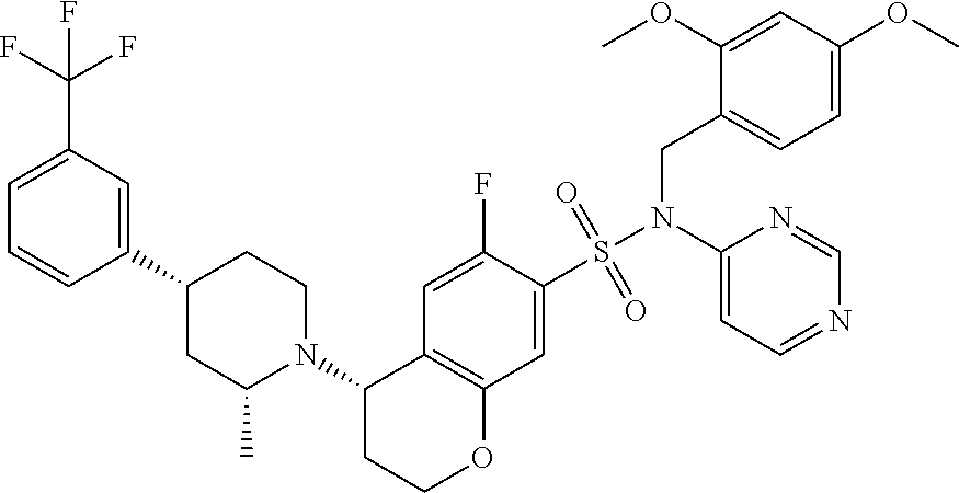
C1=C(F)C(S(N(C2=CC=NC=N2)CC2=CC=C(OC)C=C2OC)(=O)=O)=CC2=C1C(N1CCC(C3=CC(C(F)(F)F)=CC=C3)CC1C)CCO2
